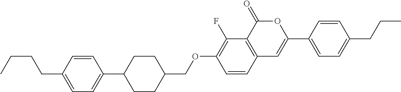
C12=C(C(=O)OC(C3=CC=C(CCC)C=C3)=C1)C(F)=C(OCC1CCC(C3=CC=C(CCCC)C=C3)CC1)C=C2
